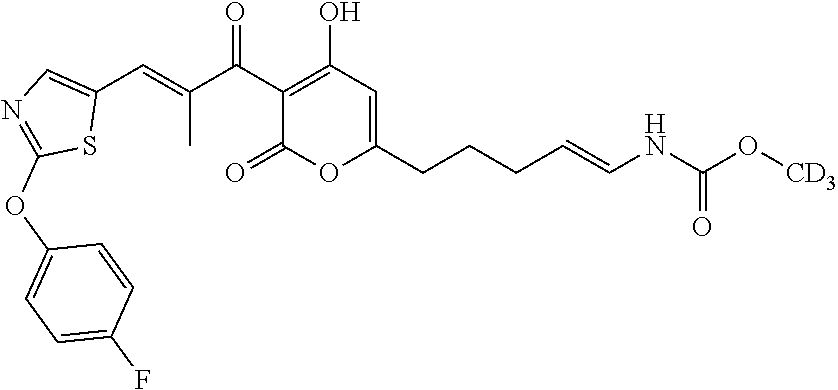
C1(C(C(=CC2=CN=C(OC3=CC=C(F)C=C3)S2)C)=O)=C(O)C=C(CCCC=CNC(O[CD3])=O)OC1=O
